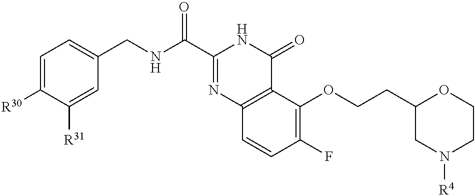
C1=C([R30])C([R31])=CC(CNC(C2=NC3=C(C(=O)N2)C(OCCC2CN([R4])CCO2)=C(F)C=C3)=O)=C1
